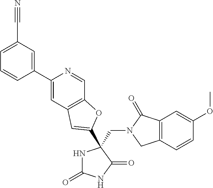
C(N1CC2=C(C1=O)C=C(OC)C=C2)C1(C2=CC3=C(C=NC(C4=CC(C#N)=CC=C4)=C3)O2)NC(=O)NC1=O
